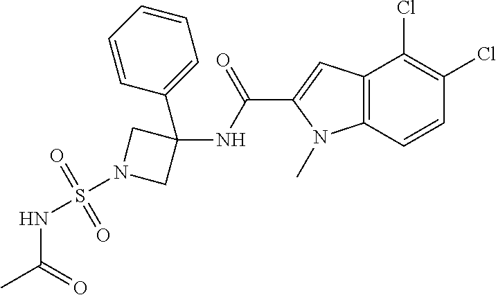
C12=C(C=C(C(NC3(C4=CC=CC=C4)CN(S(NC(C)=O)(=O)=O)C3)=O)N1C)C(Cl)=C(Cl)C=C2
